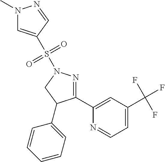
N1(C)C=C(S(N2N=C(C3=CC(C(F)(F)F)=CC=N3)C(C3=CC=CC=C3)C2)(=O)=O)C=N1
